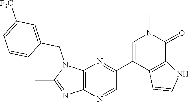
N1(CC2=CC([F3C])=CC=C2)C(C)=NC2=C1N=C(C1=CN(C)C(=O)C3=C1C=CN3)C=N2
